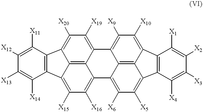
C12=C(C([X11])=C([X12])C([X13])=C1[X14])C1=C([X20])C([X19])=C3C4=C1C2=C([X15])C([X16])=C4C1=C([X6])C([X5])=C2C4=C(C5=C([X10])C([X9])=C3C1=C25)C([X1])=C([X2])C([X3])=C4[X4]
